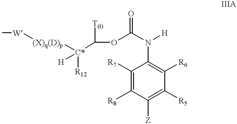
C1([R7])=C([R8])C([Z])=C([R5])C([R6])=C1N(C(OC([T(t)])[C*]([(X)q(D)p][W]C)([R12])[H])=O)[H]
